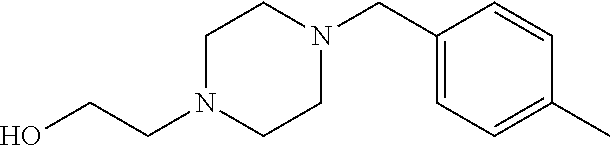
C(N1CCN(CC2=CC=C(C)C=C2)CC1)CO
